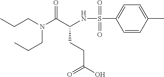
N(S(C1=CC=C(C)C=C1)(=O)=O)C(C(N(CCC)CCC)=O)CCC(O)=O
